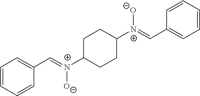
C1=CC=CC(C=[N+](C2CCC([N+](=CC3=CC=CC=C3)[O-])CC2)[O-])=C1
